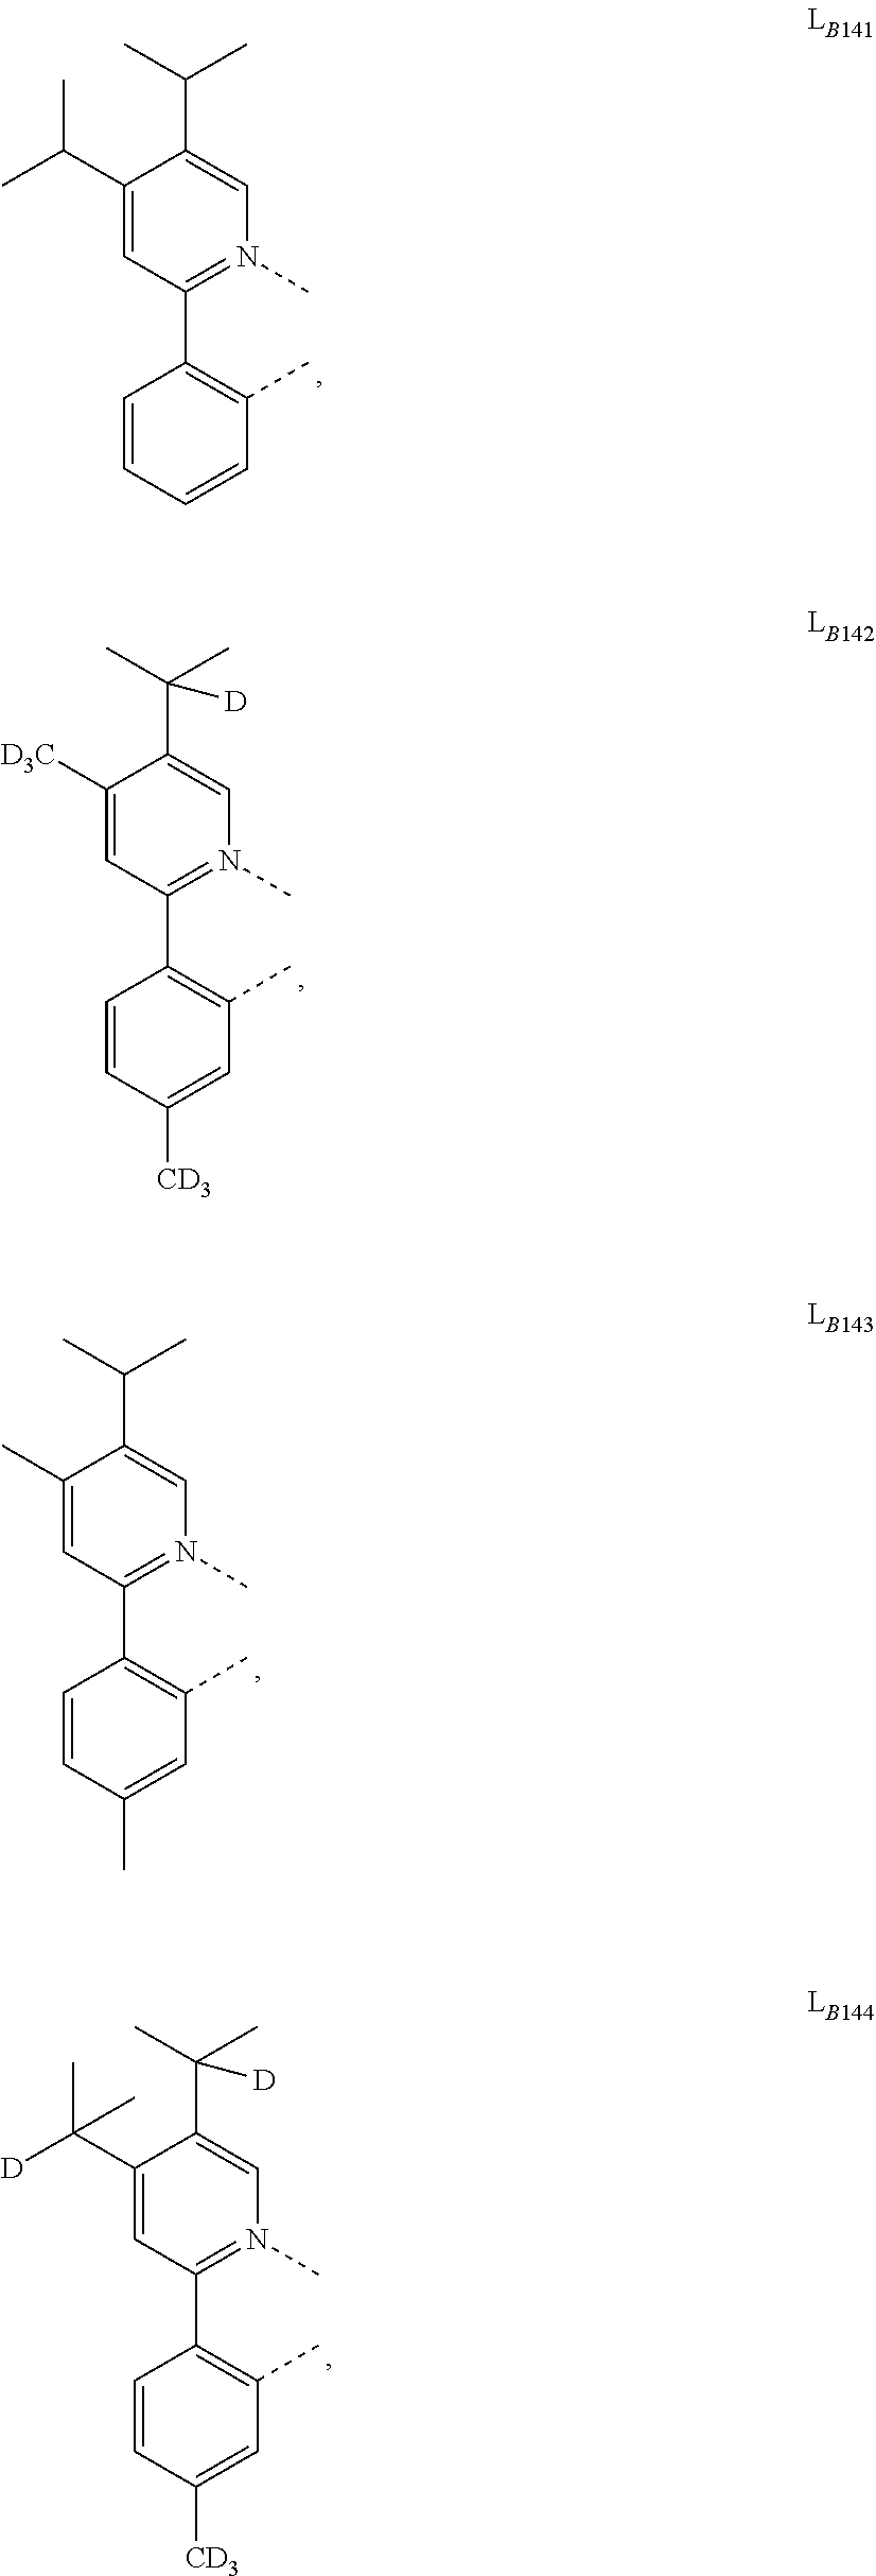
C1(C(C)C)=CC(C2=C(C)C=CC=C2)=N(C)C=C1C(C)C.C1([D3C])=CC(C2=C(C)C=C([CD3])C=C2)=N(C)C=C1C(C)(C)[D].C1(C)=CC(C2=C(C)C=C(C)C=C2)=N(C)C=C1C(C)C.C1(C([D])(C)C)=CC(C2=C(C)C=C([CD3])C=C2)=N(C)C=C1C(C)(C)[D]
